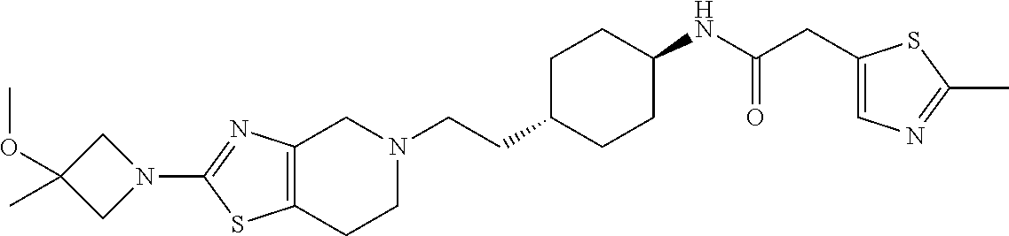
C12=C(CCN(CCC3CCC(NC(CC4=CN=C(C)S4)=O)CC3)C1)SC(N1CC(OC)(C)C1)=N2
